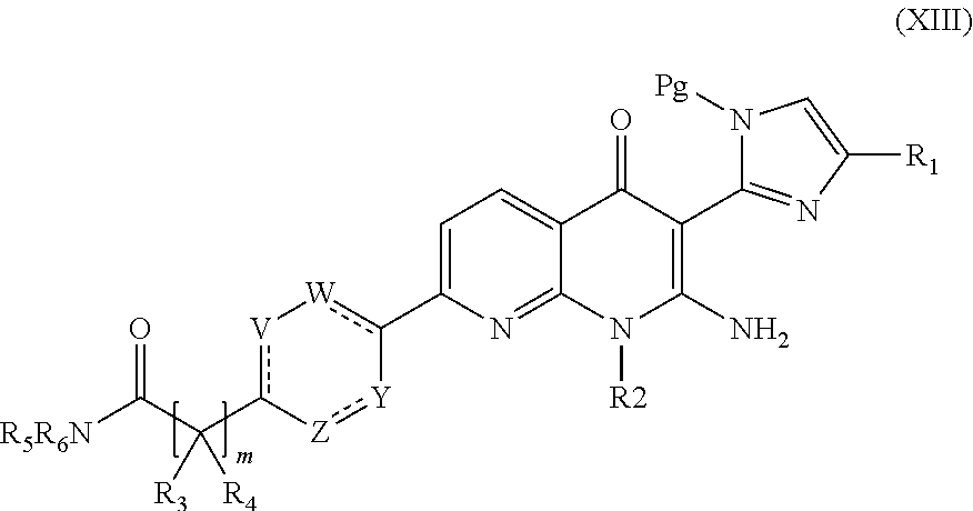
C1=C(c2[W][V]c(C(C([R5R6N])=O)([R3])[R4])-[Z]:[Y]-2)N=C2C(=C1)C(=O)C(C1=NC([R1])=CN1[Pg])=C(N)N2[R2]
